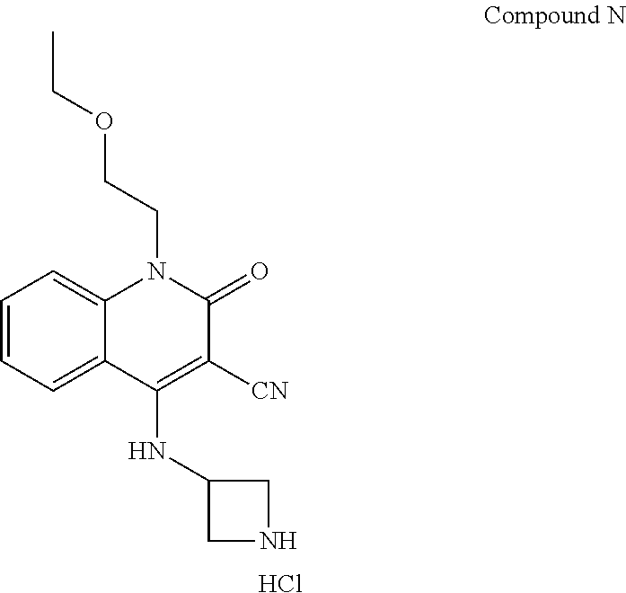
C1=CC=C2C(=C1)N(CCOCC)C(=O)C([CN])=C2NC1CNC1.Cl
